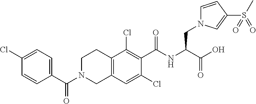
C1N(C(C2=CC=C(Cl)C=C2)=O)CC2=C(C1)C(Cl)=C(C(NC(CN1C=CC(S(C)(=O)=O)=C1)C(O)=O)=O)C(Cl)=C2
